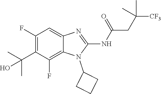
C1(F)=C(C(C)(C)O)C(F)=C2C(=C1)N=C(NC(=O)CC([CF3])(C)C)N2C1CCC1
